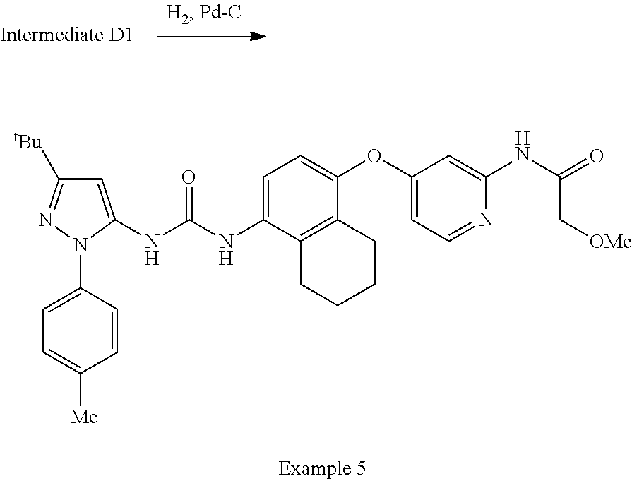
C1=C(NC(NC2=CC=C(OC3=CC=NC(NC(=O)C[OMe])=C3)C3=C2CCCC3)=O)N(C2=CC=C([Me])C=C2)N=C1[tBu]
